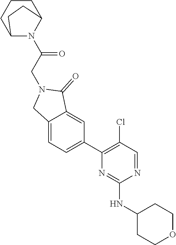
N1=CC(Cl)=C(C2=CC=C3C(=C2)C(=O)N(CC(N2C4CCCC2CC4)=O)C3)N=C1NC1CCOCC1
